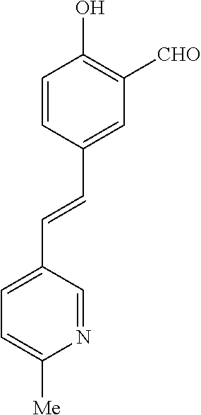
C1=CC(O)=C([CHO])C=C1C=CC1=CC=C([Me])N=C1
